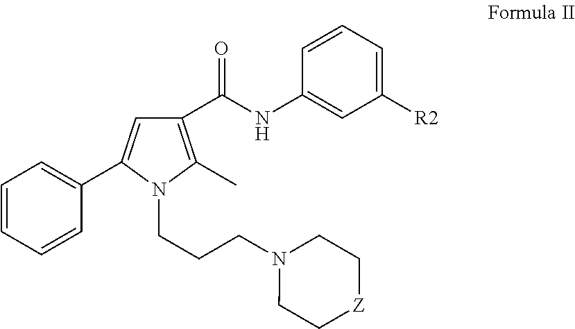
C1=CC=CC(C2=CC(C(NC3=CC([R2])=CC=C3)=O)=C(C)N2CCCN2CC[Z]CC2)=C1
